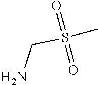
NCS(C)(=O)=O
